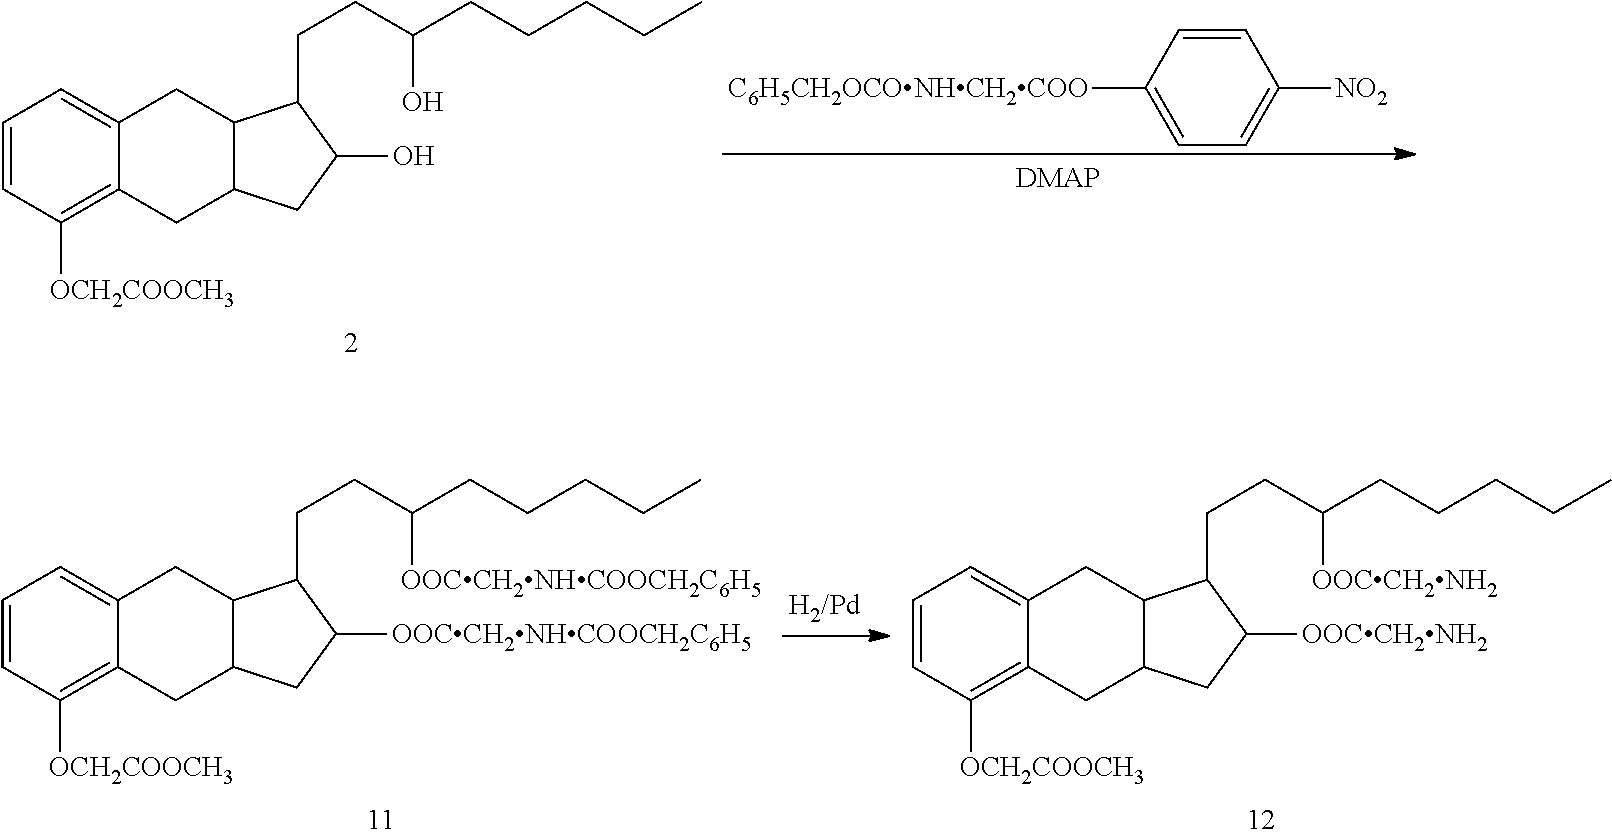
C1=CC([OCH2COOCH3])=C2C(=C1)CC1C(C2)CC(O)C1CCC(CCCCC)O.[C6H5CH2OCONHCH2COO]C1=CC=C([NO2])C=C1.C1=CC([OCH2COOCH3])=C2C(=C1)CC1C(C2)CC([OOCCH2NHCOOCH2C6H5])C1CCC(CCCCC)[OOCCH2NHCOOCH2C6H5].C1=CC([OCH2COOCH3])=C2C(=C1)CC1C(C2)CC([OOCCH2NH2])C1CCC(CCCCC)[OOCCH2NH2]
